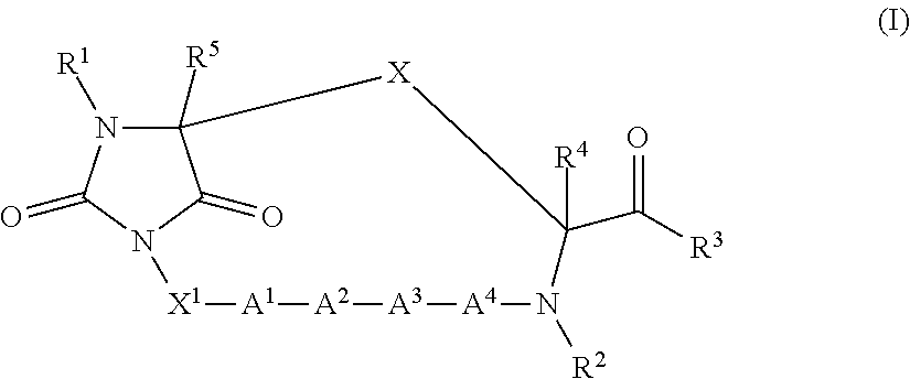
C12([R5])N([R1])C(=O)N(C1=O)[X1][A1][A2][A3][A4]N([R2])C([R4])(C([R3])=O)[X]2
